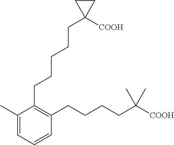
C1(C)=CC=CC(CCCCC([COOH])(C)C)=C1CCCCCC1([COOH])CC1
